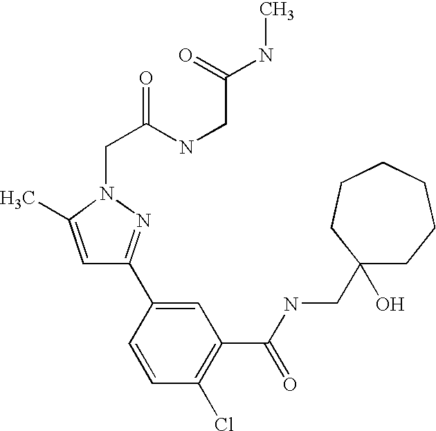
C1=C(C)N(CC(NCC(=O)NC)=O)N=C1C1=CC(C(NCC2(O)CCCCCC2)=O)=C(Cl)C=C1
